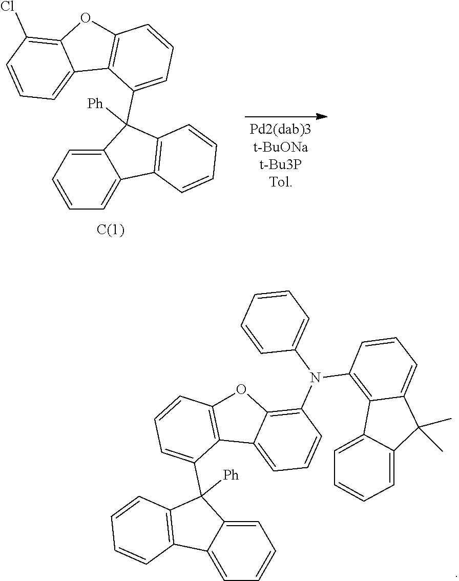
C12=CC=CC(Cl)=C1OC1=C2C(C2([Ph])C3=C(C4=CC=CC=C24)C=CC=C3)=CC=C1.C12=CC=CC(N(C3=CC=CC=C3)C3=C4C(=CC=C3)C(C)(C)C3=CC=CC=C43)=C1OC1=C2C(C2([Ph])C3=C(C4=CC=CC=C24)C=CC=C3)=CC=C1
